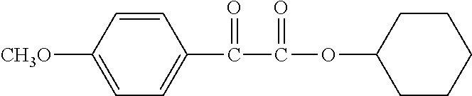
C1=CC([CH3O])=CC=C1C(C(OC1CCCCC1)=O)=O
